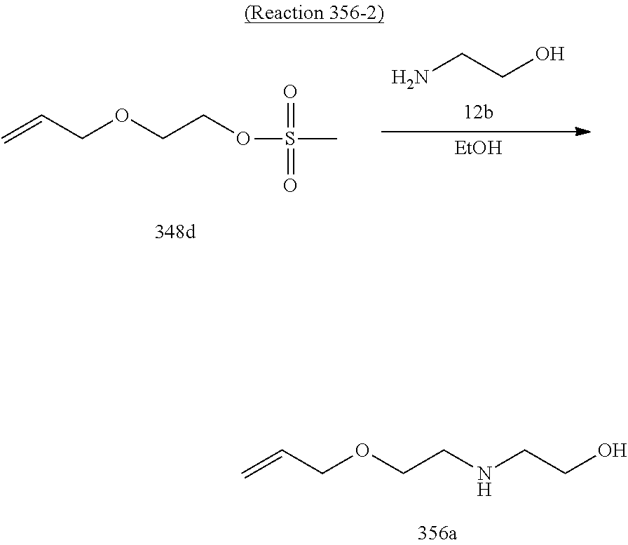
C=CCOCCOS(C)(=O)=O.NCCO.[EtOH].C=CCOCCNCCO
